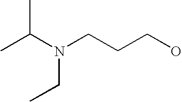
C(CCO)N(C(C)C)CC
